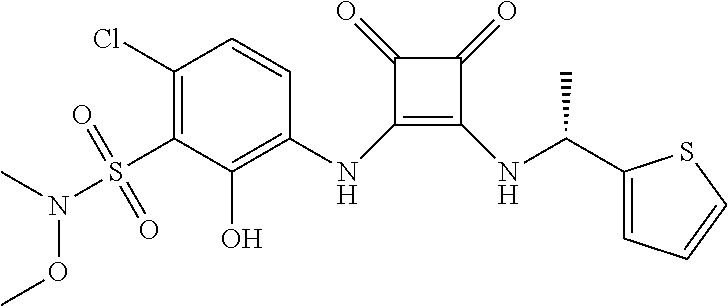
C1(Cl)=C(S(N(C)OC)(=O)=O)C(O)=C(NC2=C(NC(C)C3=CC=CS3)C(=O)C2=O)C=C1
